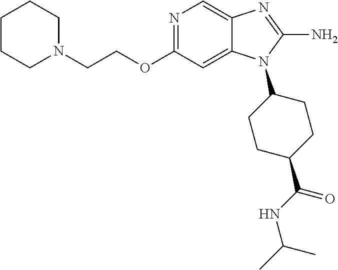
N1=C(OCCN2CCCCC2)C=C2C(=C1)N=C(N)N2C1CCC(C(=O)NC(C)C)CC1
